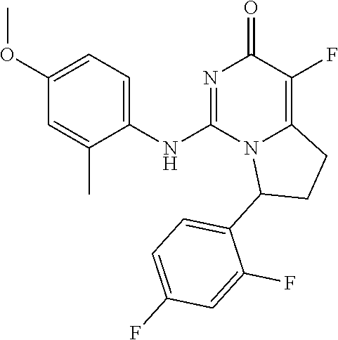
C1(NC2=NC(=O)C(F)=C3N2C(C2=CC=C(F)C=C2F)CC3)=CC=C(OC)C=C1C
